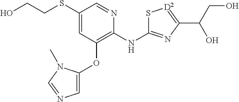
OCCSC1=CC(OC2=CN=CN2C)=C(NC2=NC(C(CO)O)=[D2]S2)N=C1
